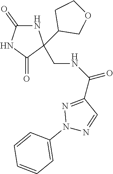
N1C(=O)NC(=O)C1(CNC(C1=NN(C2=CC=CC=C2)N=C1)=O)C1COCC1
